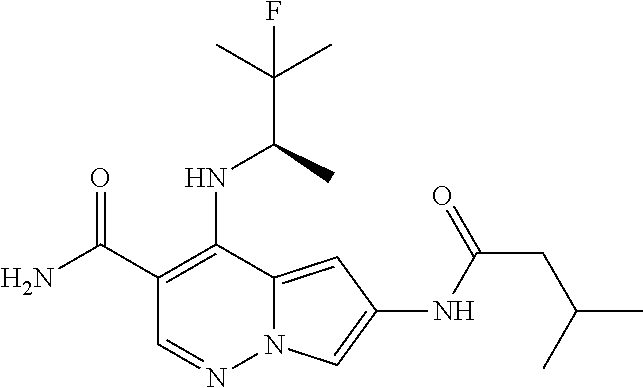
C1(C(N)=O)=C(NC(C(C)(C)F)C)C2=CC(NC(CC(C)C)=O)=CN2N=C1
